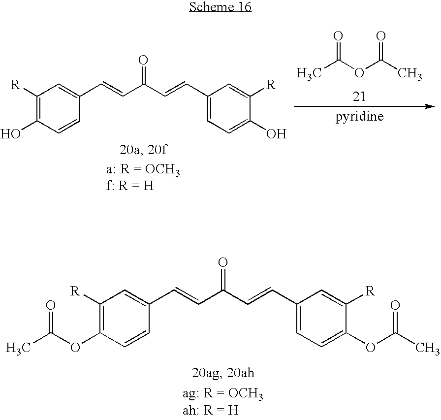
C1([R])=C(O)C=CC(C=CC(C=CC2=CC=C(O)C([R])=C2)=O)=C1.O=C(C)OC(C)=O.C1([R])=C(OC(C)=O)C=CC(C=CC(C=CC2=CC=C(OC(C)=O)C([R])=C2)=O)=C1
